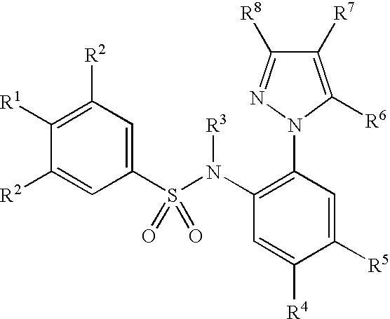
C1([R1])=C([R2])C=C(S(N(C2=C(N3C([R6])=C([R7])C([R8])=N3)C=C([R5])C([R4])=C2)[R3])(=O)=O)C=C1[R2]
